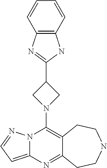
N12C(=CC=N1)N=C1C(=C2N2CC(C3=NC4=C(N3)C=CC=C4)C2)CCNCC1
